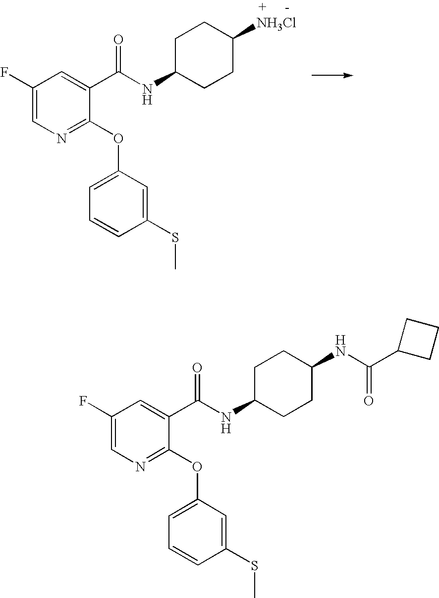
C1(F)=CN=C(OC2=CC=CC(SC)=C2)C(C(NC2CCC([NH3Cl])CC2)=O)=C1.C1(F)=CN=C(OC2=CC=CC(SC)=C2)C(C(NC2CCC(NC(=O)C3CCC3)CC2)=O)=C1
